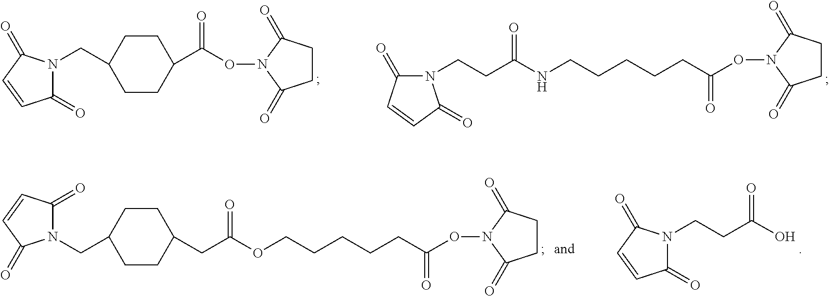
O(N1C(=O)CCC1=O)C(C1CCC(CN2C(=O)C=CC2=O)CC1)=O.O(N1C(=O)CCC1=O)C(CCCCCNC(CCN1C(=O)C=CC1=O)=O)=O.O(N1C(=O)CCC1=O)C(CCCCCOC(CC1CCC(CN2C(=O)C=CC2=O)CC1)=O)=O.C(CN1C(=O)C=CC1=O)C(O)=O
